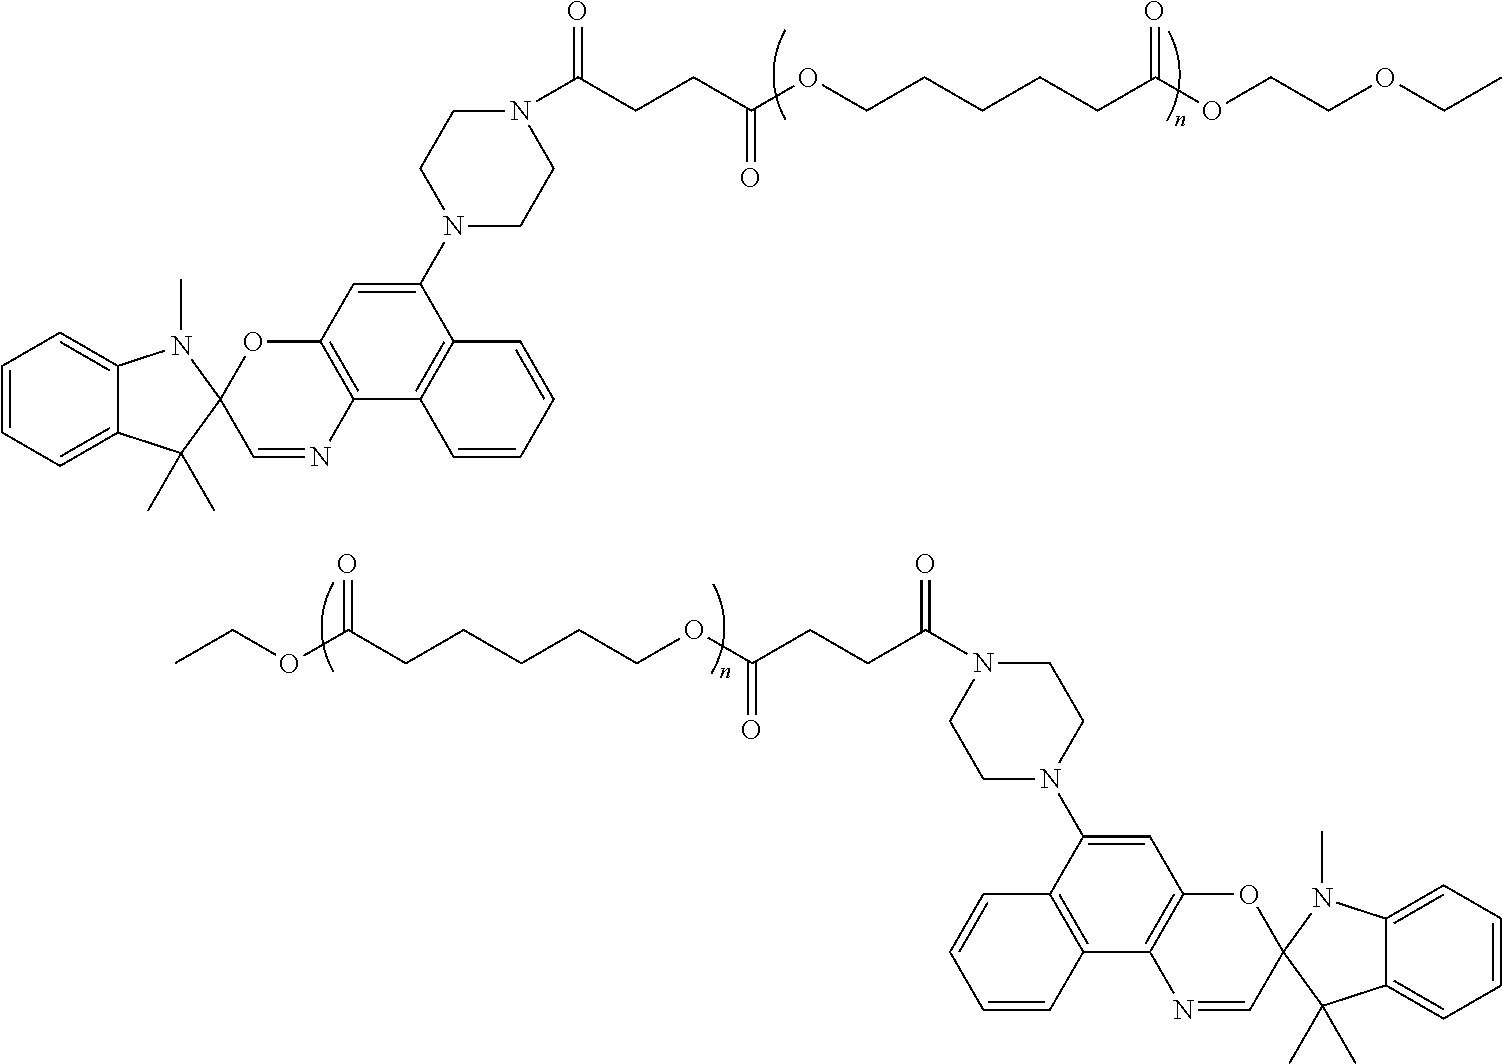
C(CCC(OCCCCCC(OCCOCC)=O)=O)(=O)N1CCN(C2=CC3=C(C4=C2C=CC=C4)N=CC2(O3)C(C)(C)C3=CC=CC=C3N2C)CC1.CCOC(CCCCCOC(CCC(=O)N1CCN(C2=CC3=C(C4=C2C=CC=C4)N=CC2(O3)C(C)(C)C3=CC=CC=C3N2C)CC1)=O)=O
